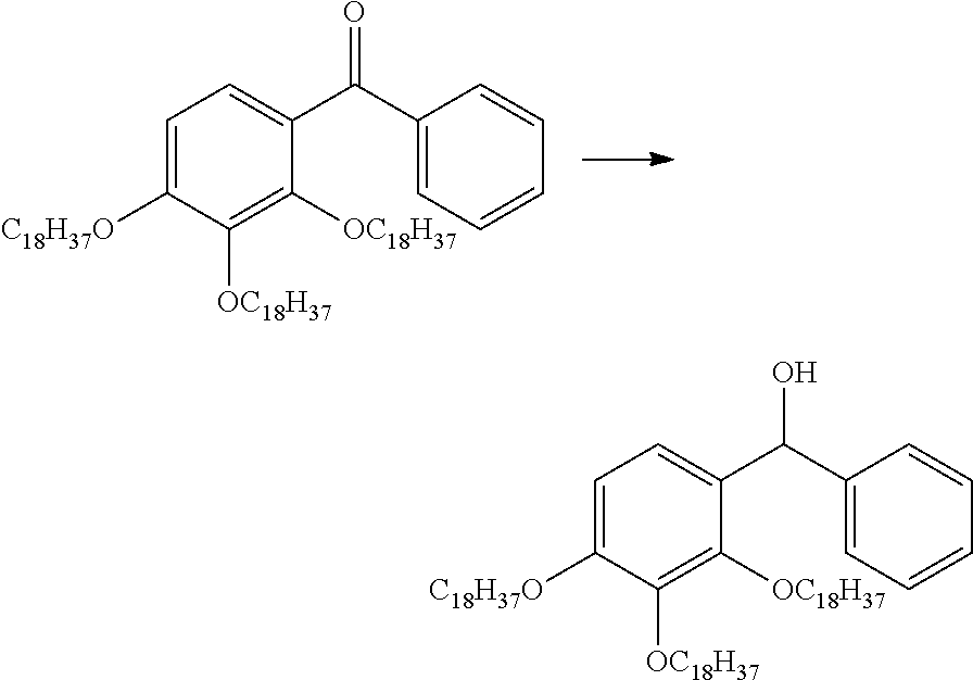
C1=C([C18H37O])C([OC18H37])=C([OC18H37])C(C(C2=CC=CC=C2)=O)=C1.C1=C([C18H37O])C([OC18H37])=C([OC18H37])C(C(C2=CC=CC=C2)O)=C1
